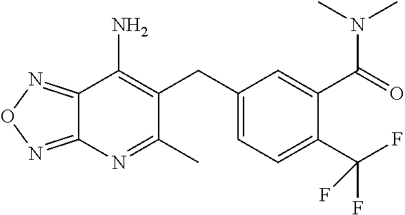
C12=NON=C1N=C(C)C(CC1=CC=C(C(F)(F)F)C(C(=O)N(C)C)=C1)=C2N
